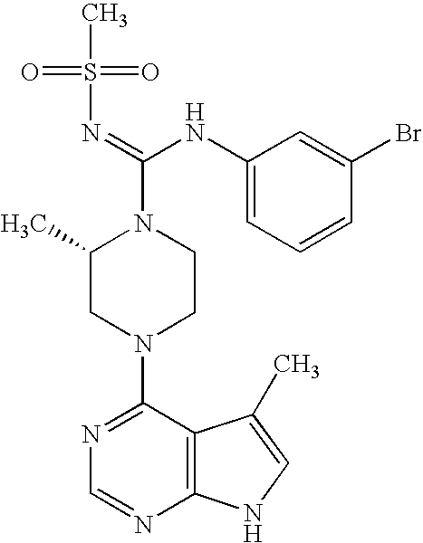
C1(C)CN(C2=NC=NC3=C2C(C)=CN3)CCN1C(=NS(C)(=O)=O)NC1=CC=CC(Br)=C1
